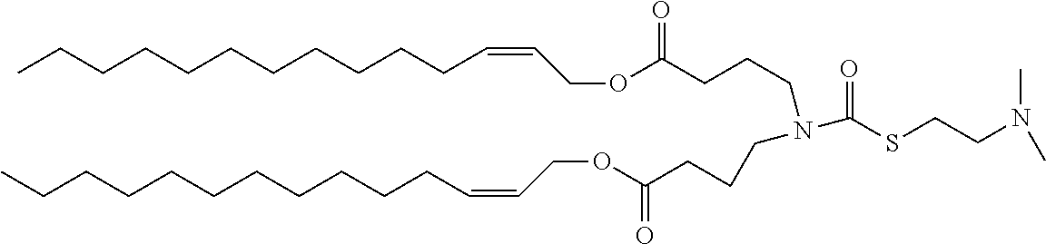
CCCCCCCCCCCC=CCOC(CCCN(CCCC(OCC=CCCCCCCCCCCC)=O)C(SCCN(C)C)=O)=O
